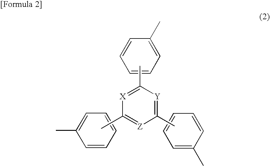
C1=C(C)C=CC=C1.C1=CC=CC=C1C.C1=C(C)C=CC=C1.CC1=[X]C(C)=[Z]C(C)=[Y]1
